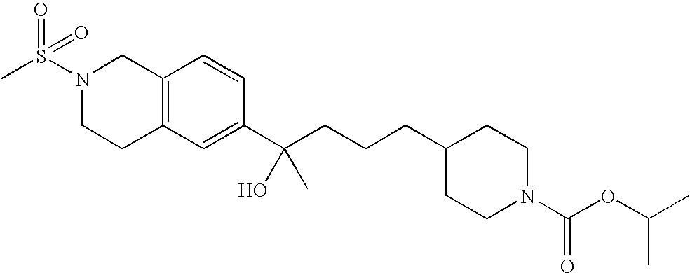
C1(C(CCCC2CCN(C(=O)OC(C)C)CC2)(O)C)=CC2=C(C=C1)CN(S(C)(=O)=O)CC2
